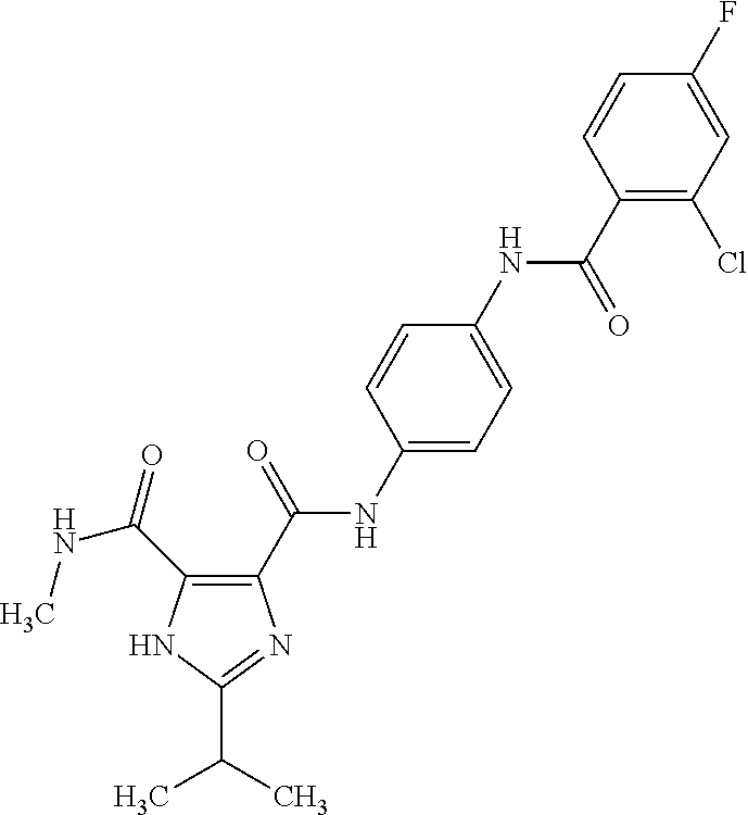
C1(C(NC2=CC=C(NC(=O)C3=C(Cl)C=C(F)C=C3)C=C2)=O)=C(C(=O)NC)NC(C(C)C)=N1
